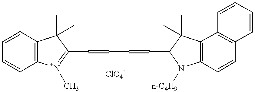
C1=CC2=C(C=C1)[N+](C)=C(C=CC=CC1N([n-C4H9])C3=C(C1(C)C)C1=C(C=C3)C=CC=C1)C2(C)C
